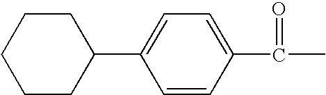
CC(=O)C1=CC=C(C2CCCCC2)C=C1
